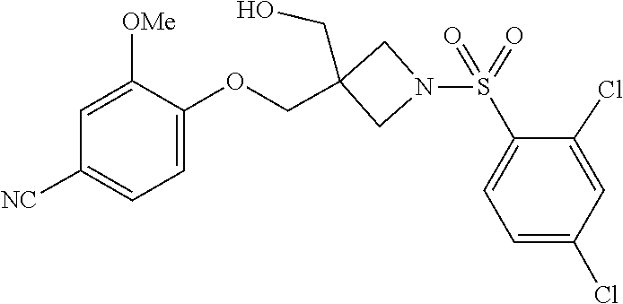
C(C1(CO)CN(S(=O)(=O)C2=CC=C(Cl)C=C2Cl)C1)OC1=CC=C([NC])C=C1[OMe]
